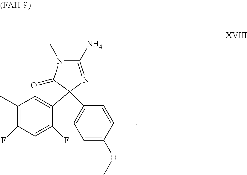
C1(C)=C(F)C=C(F)C(C2(C3=CC=C(OC)C(C)=C3)C(=O)N(C)C(N)=N2)=C1
